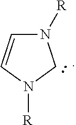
N1([R])C=CN([R])C1
